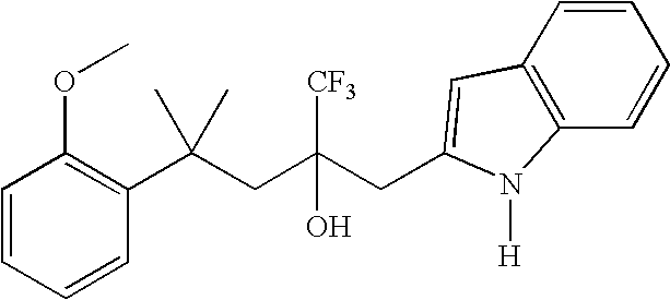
C1=CC(C(CC(CC2=CC3=C(C=CC=C3)N2[H])([CF3])O)(C)C)=C(OC)C=C1
